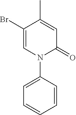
C1(Br)=CN(C2=CC=CC=C2)C(=O)C=C1C
